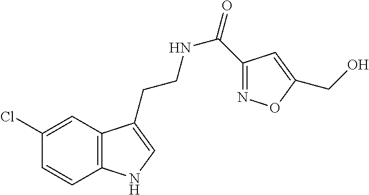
C12=C(C=C(Cl)C=C1)C(CCNC(=O)C1=NOC(CO)=C1)=CN2
